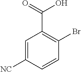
C1=C([NC])C=CC(Br)=C1C(O)=O
